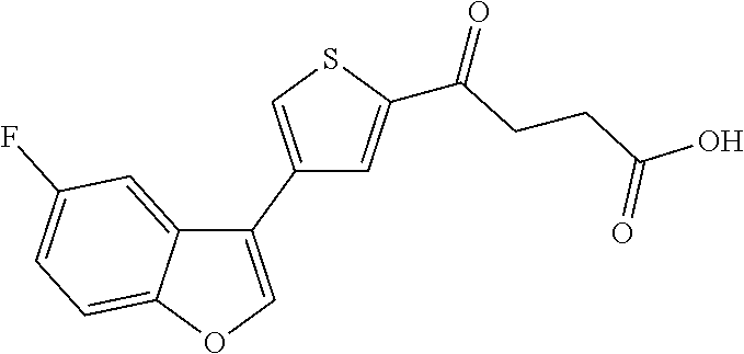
C1(C2=COC3=CC=C(F)C=C23)=CSC(C(=O)CCC(O)=O)=C1
